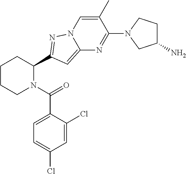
C1CCN(C(=O)C2=CC=C(Cl)C=C2Cl)C(C2=NN3C=C(C)C(N4CC(N)CC4)=NC3=C2)C1
